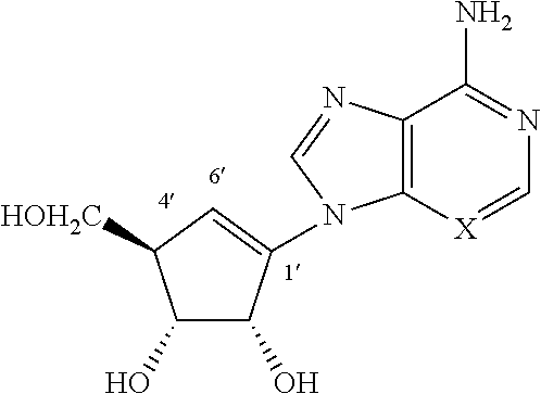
N1=C(N)C2=C([X]=C1)N(C1=CC([HOH2C])C(O)C1O)C=N2
